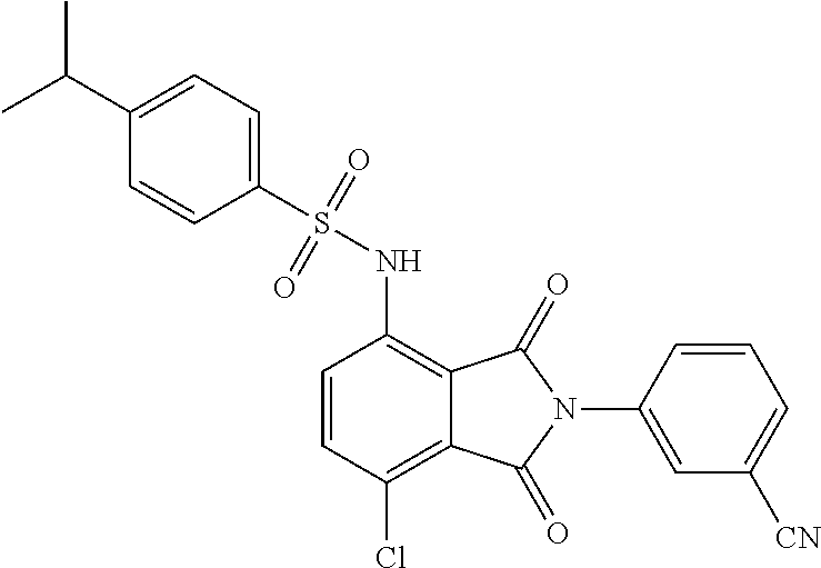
C1=CC(Cl)=C2C(=C1NS(=O)(=O)C1=CC=C(C(C)C)C=C1)C(=O)N(C1=CC([CN])=CC=C1)C2=O
